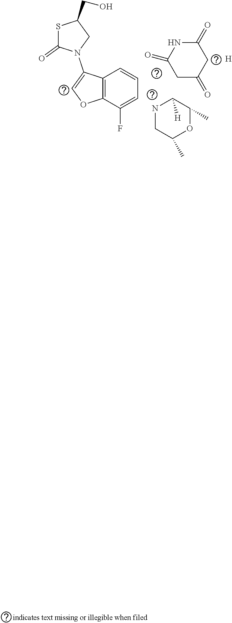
S1C(=O)N(C2=COC3=C2C=CC=C3F)CC1CO.N1CC(C)OC(C)C1[H].C1C(=O)CC(=O)NC1=O.[H]
